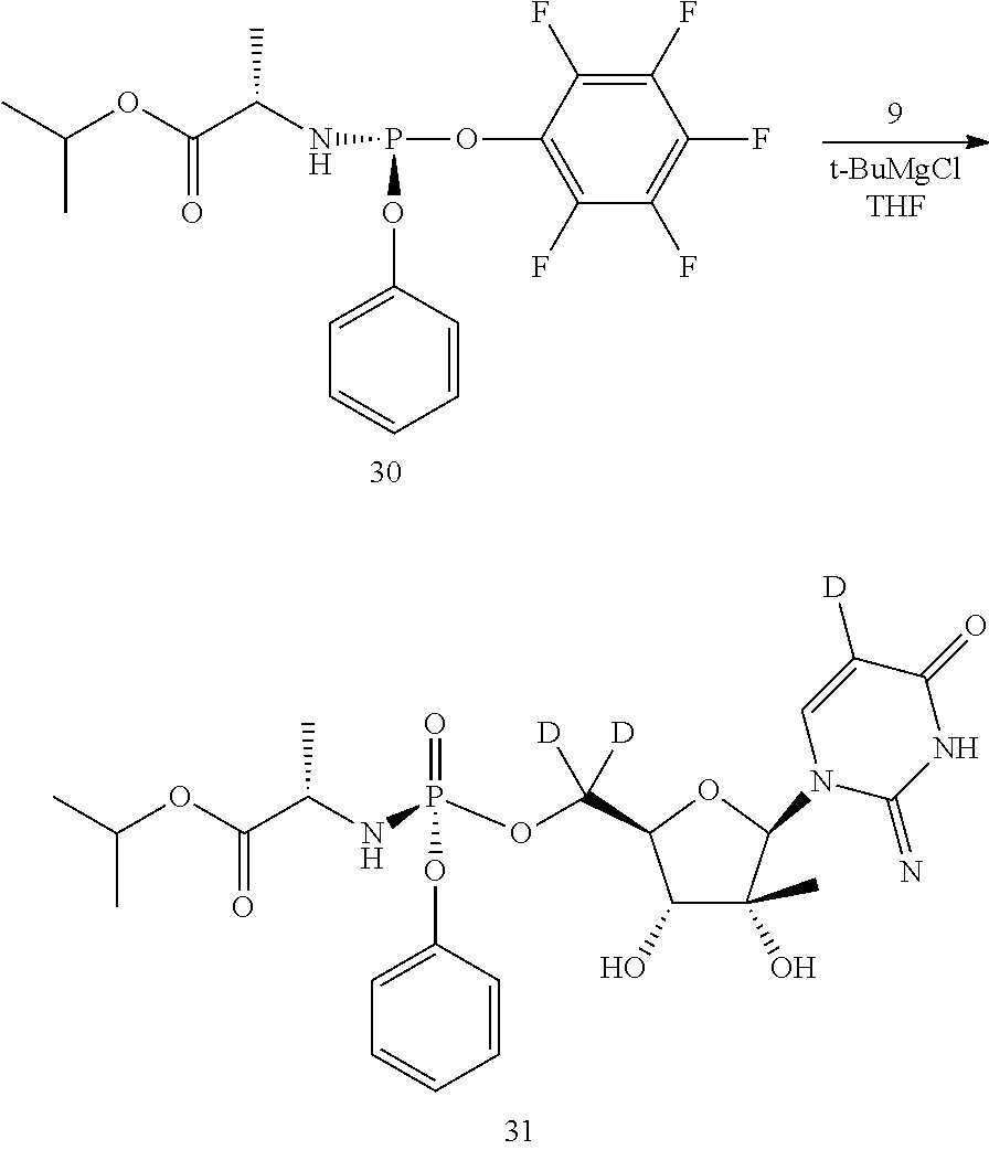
C1(O)C(C)(O)C(N2C(=N)NC(=O)C([D])=C2)OC1C(OP(NC(C(OC(C)C)=O)C)(=O)OC1=CC=CC=C1)([D])[D].C1=C(OP(OC2=C(F)C(F)=C(F)C(F)=C2F)NC(C(OC(C)C)=O)C)C=CC=C1
